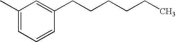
C1(C)=CC=CC(CCCCCC)=C1
